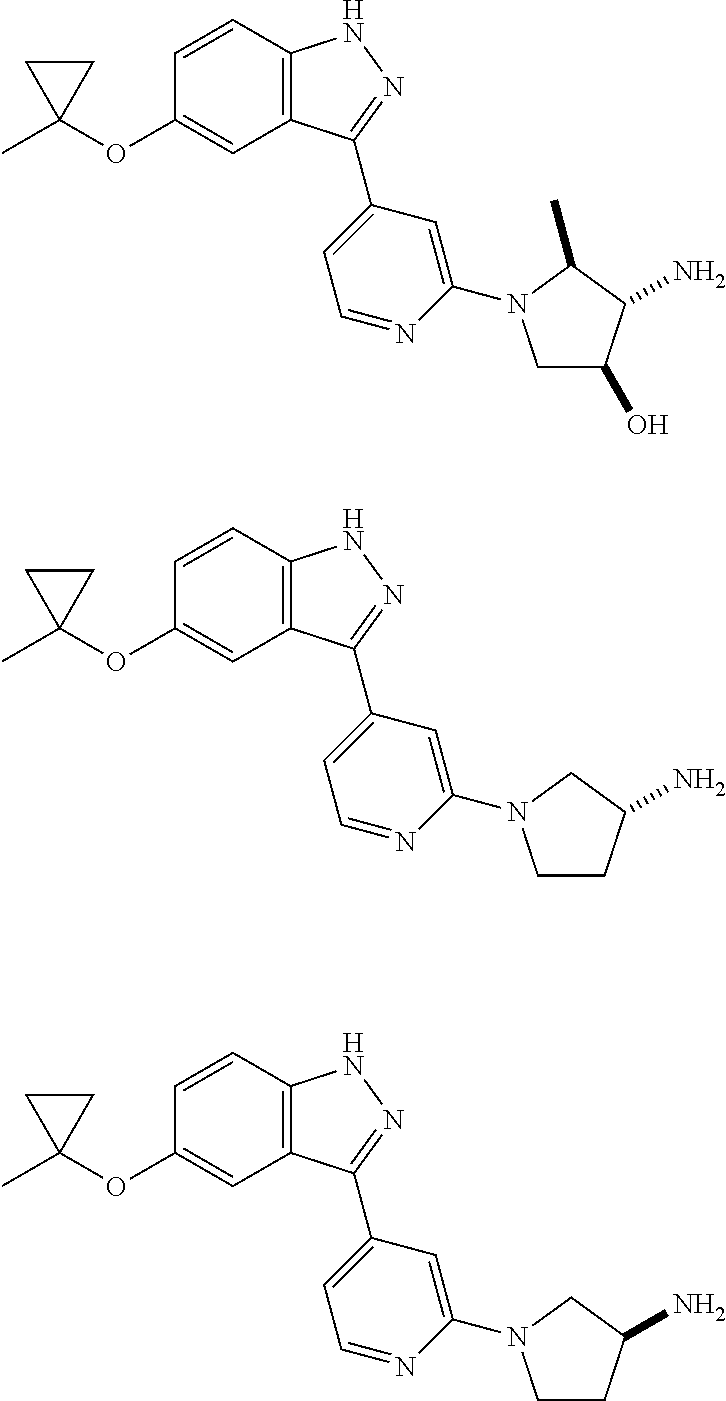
C1=CC2=C(C=C1OC1(C)CC1)C(C1=CC=NC(N3CCC(N)C3)=C1)=NN2.C1=CC2=C(C=C1OC1(C)CC1)C(C1=CC=NC(N3CCC(N)C3)=C1)=NN2.C1=CC2=C(C=C1OC1(C)CC1)C(C1=CC=NC(N3CC(O)C(N)C3C)=C1)=NN2
